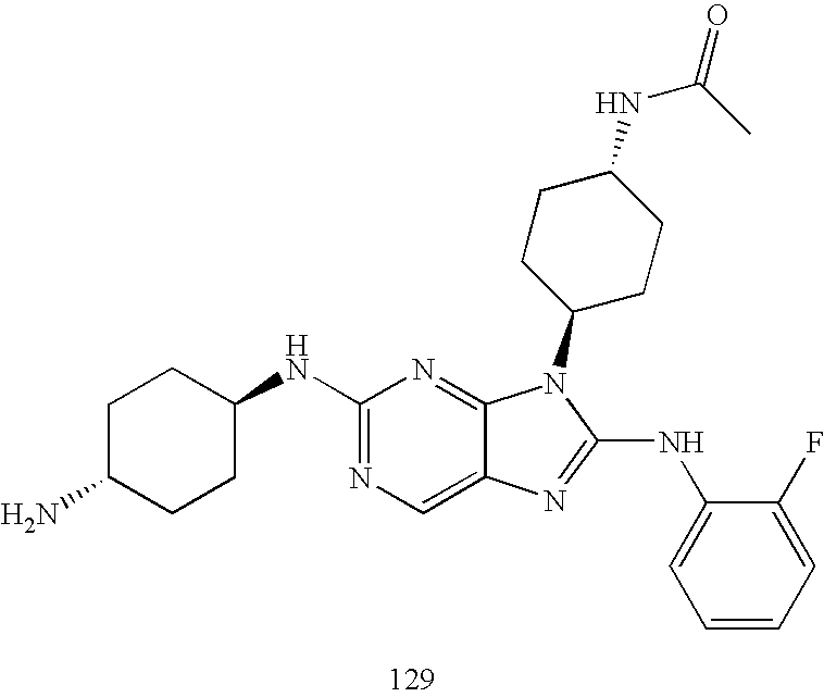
C1C(N)CCC(NC2=NC=C3C(=N2)N(C2CCC(NC(=O)C)CC2)C(NC2=CC=CC=C2F)=N3)C1
